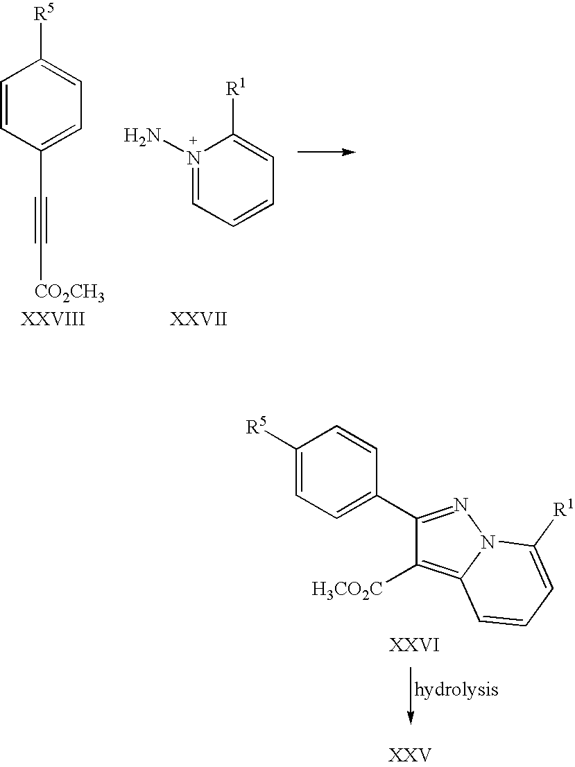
N1(N)=CC=CC=C1[R1].C1=CC(C#C[CO2CH3])=CC=C1[R5].C1([R5])=CC=C(C2=NN3C(=C2[H3CO2C])C=CC=C3[R1])C=C1
